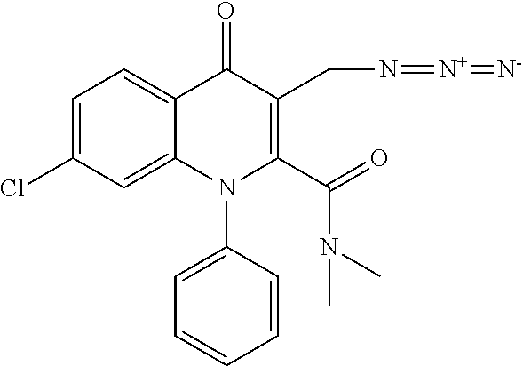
C1=C(Cl)C=C2C(=C1)C(=O)C(CN=[N+]=[N-])=C(C(=O)N(C)C)N2C1=CC=CC=C1
